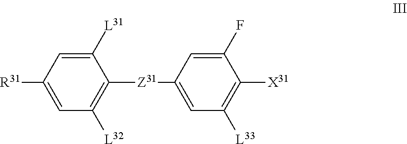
C1=C([L31])C([Z31]C2=CC([L33])=C([X31])C(F)=C2)=C([L32])C=C1[R31]
